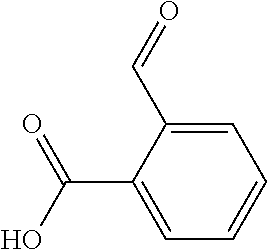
C1=C(C=O)C(C(O)=O)=CC=C1
